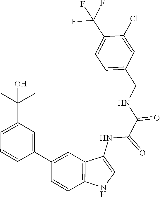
C(C(NC1=CNC2=C1C=C(C1=CC(C(C)(C)O)=CC=C1)C=C2)=O)(NCC1=CC=C(C(F)(F)F)C(Cl)=C1)=O
